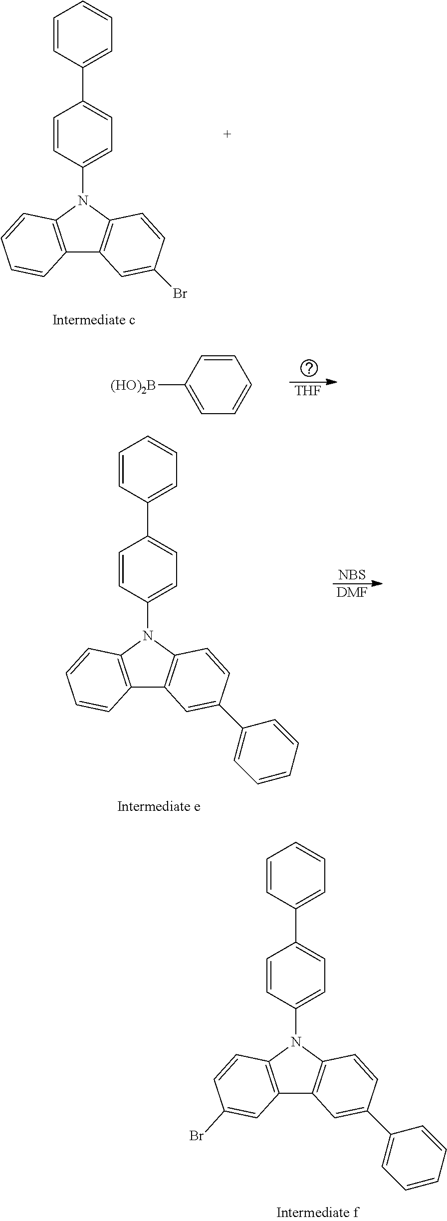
C12=C(N(C3=CC=C(C4=CC=CC=C4)C=C3)C3=C1C=C(C1=CC=CC=C1)C=C3)C=CC(Br)=C2.C12=C(N(C3=CC=C(C4=CC=CC=C4)C=C3)C3=C1C=C(Br)C=C3)C=CC=C2.[THF].C1=CC([(HO)2B])=CC=C1.C12=C(N(C3=CC=C(C4=CC=CC=C4)C=C3)C3=C1C=C(C1=CC=CC=C1)C=C3)C=CC=C2.[NBS].[DMF]
